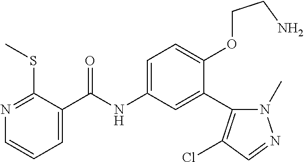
C1=C(C(=O)NC2=CC=C(OCCN)C(C3=C(Cl)C=NN3C)=C2)C(SC)=NC=C1
